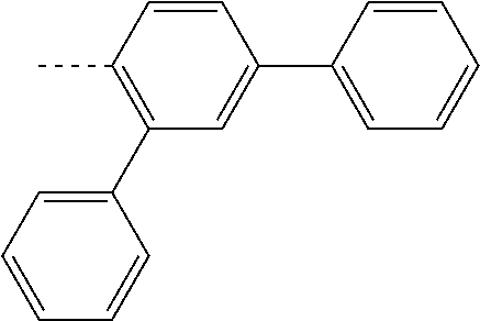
C1(C2=CC=CC=C2)=C(C)C=CC(C2=CC=CC=C2)=C1
